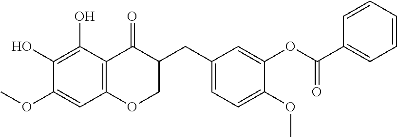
C12=C(C(O)=C(O)C(OC)=C1)C(=O)C(CC1=CC=C(OC)C(OC(C3=CC=CC=C3)=O)=C1)CO2
